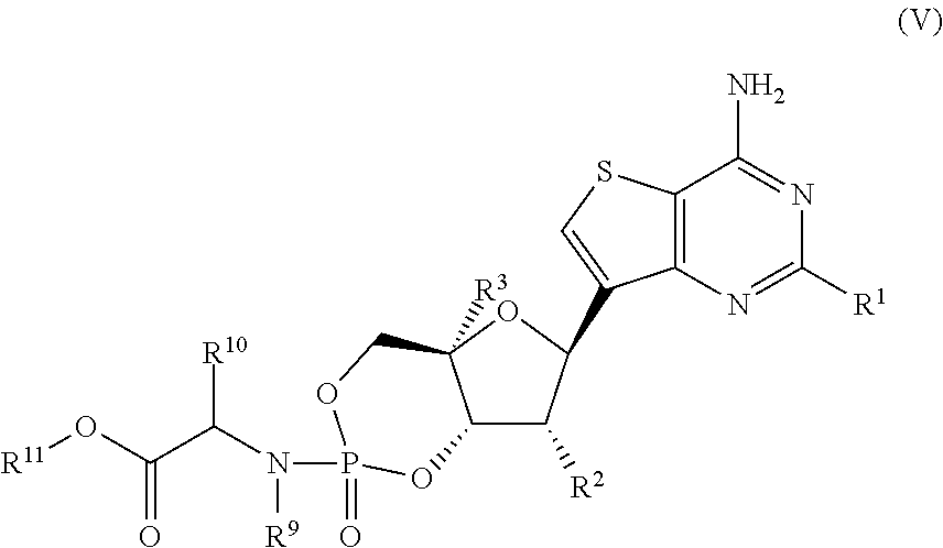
C12C([R2])C(C3=CSC4=C3N=C([R1])N=C4N)OC1([R3])COP(=O)(N(C(C(O[R11])=O)[R10])[R9])O2
